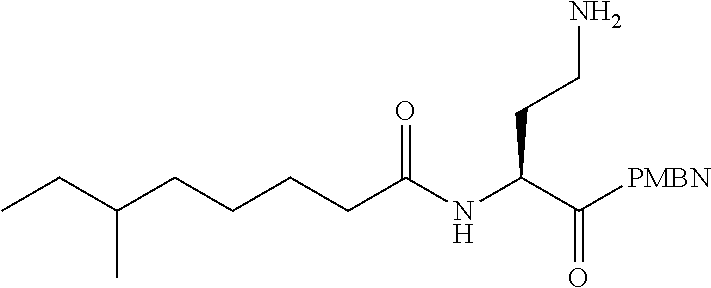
CCC(CCCCC(NC(C([PMBN])=O)CCN)=O)C
